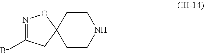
N1=C(Br)CC2(O1)CCNCC2
